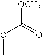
[OCH3]C(OC)=O
